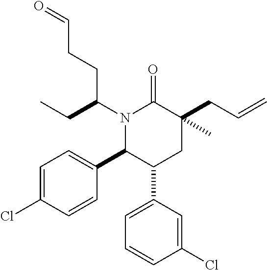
N1(C(CC)CCC=O)C(C2=CC=C(Cl)C=C2)C(C2=CC=CC(Cl)=C2)CC(CC=C)(C)C1=O
